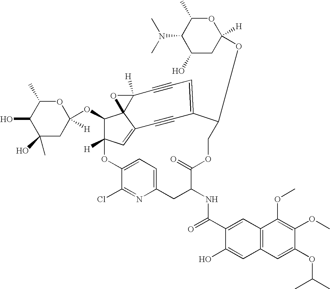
O1C(C)C(O)C(O)(C)CC1(OC1C2([H])C=C3C14C([H])(O4)C#CC=C(C#C3)C(OC1([H])OC(C)C(N(C)C)C(O)C1)COC(=O)C(NC(=O)C1=CC3=C(C=C1O)C=C(OC(C)C)C(OC)=C3OC)CC1=CC=C(O2)C(Cl)=N1)[H]
